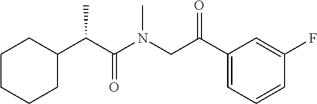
C1CCCC(C(C(N(CC(C2=CC=CC(F)=C2)=O)C)=O)C)C1
